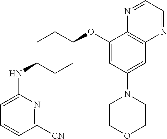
C1([CN])=NC(NC2CCC(OC3=CC(N4CCOCC4)=CC4=C3N=CC=N4)CC2)=CC=C1
